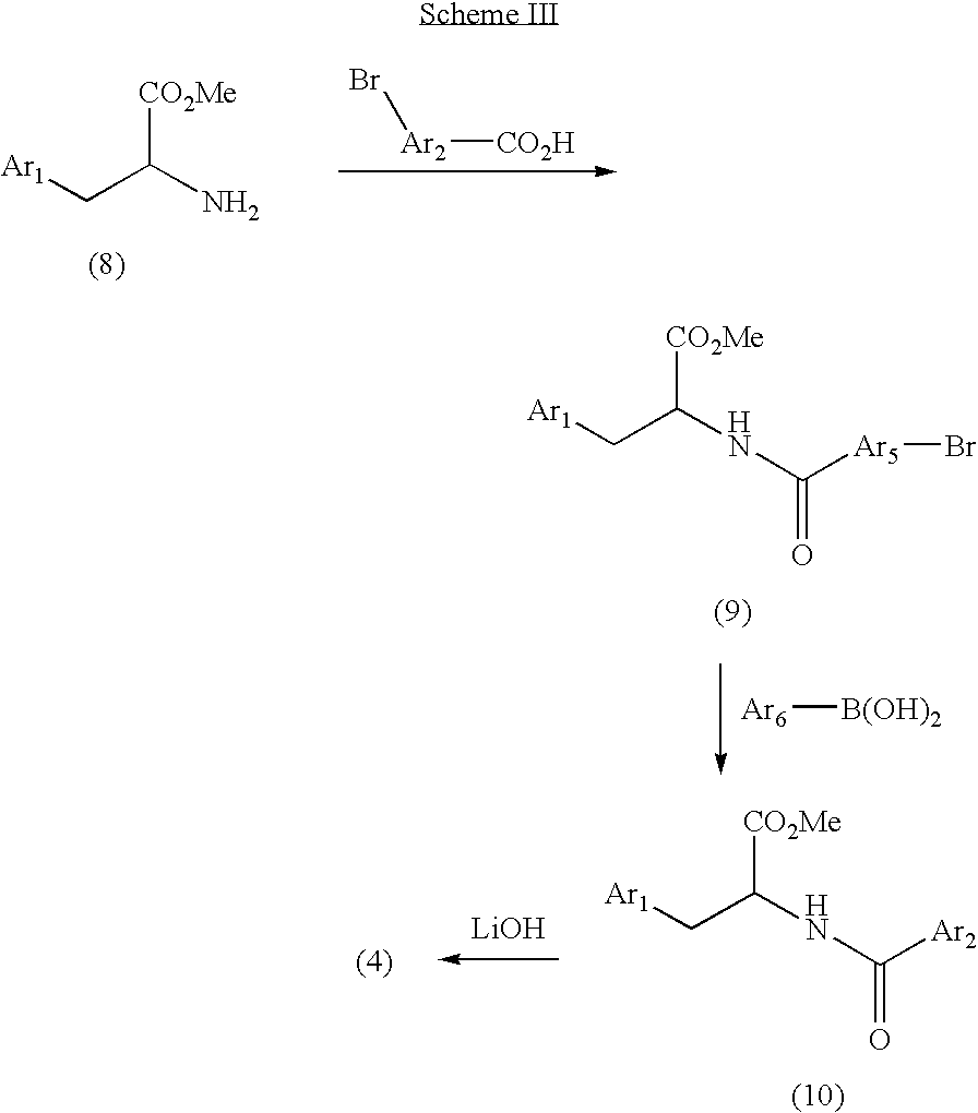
C(C(N)[CO2Me])[Ar1].[Ar2]([CO2H])Br.C(C(NC([Ar5]Br)=O)[CO2Me])[Ar1].[Ar6][B(OH)2].[LiOH].C(C(NC([Ar2])=O)[CO2Me])[Ar1]
